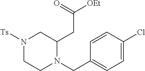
N1([Ts])CCN(CC2=CC=C(Cl)C=C2)C(CC([OEt])=O)C1
